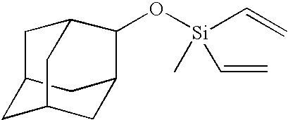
C12CC3CC(C1)C(O[Si](C=C)(C)C=C)C(C2)C3
